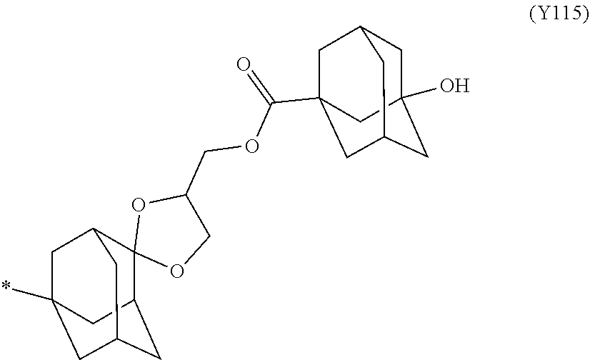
C12(C3CC4CC(*)(CC1C4)C3)OCC(COC(=O)C13CC4CC(O)(CC(C1)C4)C3)O2
